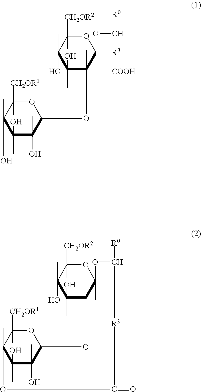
C1(O)(C)C(OC2(C)C(C)(OC([R0])[R3][COOH])OC([CH2OR2])(C)C(C)(O)C2(O)C)OC([CH2OR1])(C)C(C)(O)C1(O)C.C1(O)(C)C2OC([CH2OR1])(C)C(C)(C1(O)C)OC(=O)[R3]C([R0])OC1(C)C(C)(C(O)(C)C(C)(O)C([CH2OR2])(C)O1)O2
